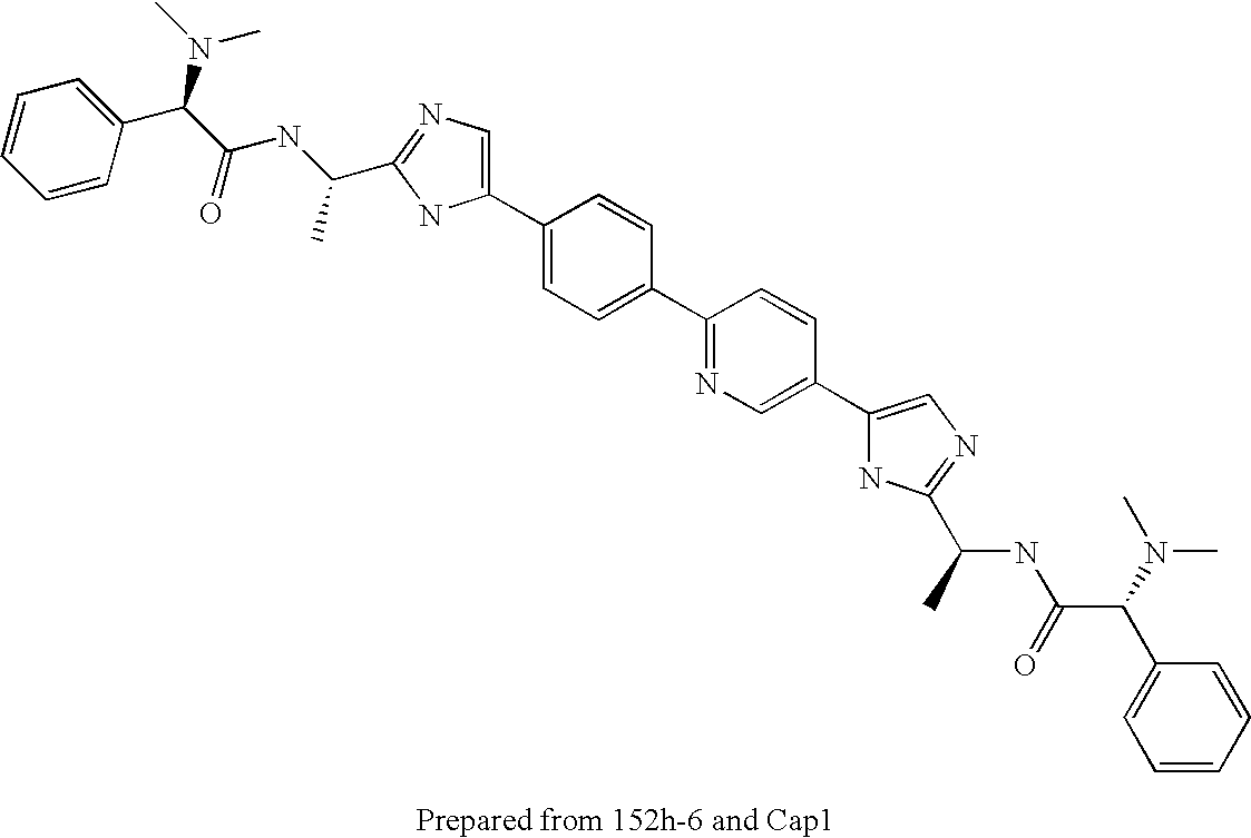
C1(C2=CN=C(C(NC(C(N(C)C)C3=CC=CC=C3)=O)C)N2)=CC=C(C2=NC=C(C3=CN=C(C(NC(C(C4=CC=CC=C4)N(C)C)=O)C)N3)C=C2)C=C1
